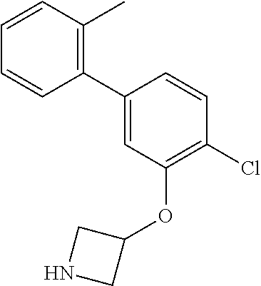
C1(C2=C(C)C=CC=C2)=CC(OC2CNC2)=C(Cl)C=C1
